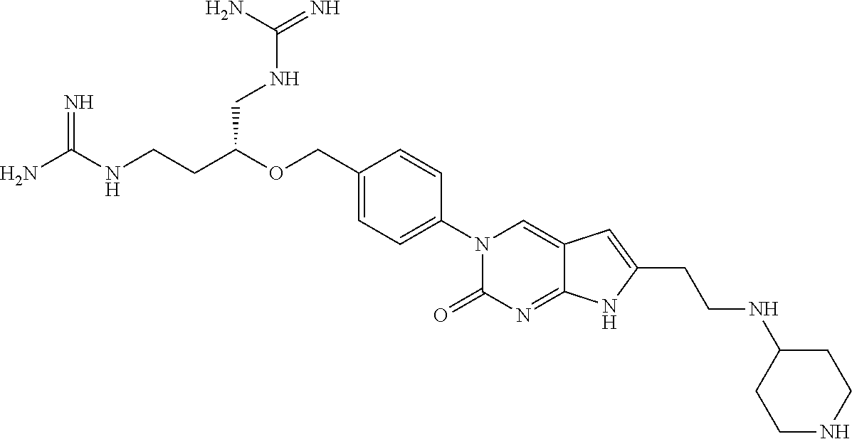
NC(NCCC(OCC1=CC=C(N2C(=O)N=C3C(=C2)C=C(CCNC2CCNCC2)N3)C=C1)CNC(=N)N)=N
